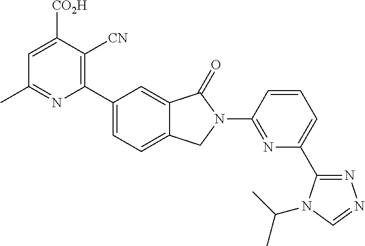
C1=C([CO2H])C([CN])=C(C2=CC=C3C(=C2)C(=O)N(C2=NC(C4=NN=CN4C(C)C)=CC=C2)C3)N=C1C
